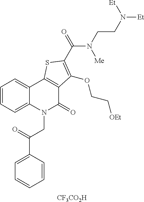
C1=CC(C(=O)CN2C(=O)C3=C(C4=CC=CC=C24)SC(C(=O)N(CCN([Et])[Et])[Me])=C3OCC[OEt])=CC=C1.[CF3CO2H]
